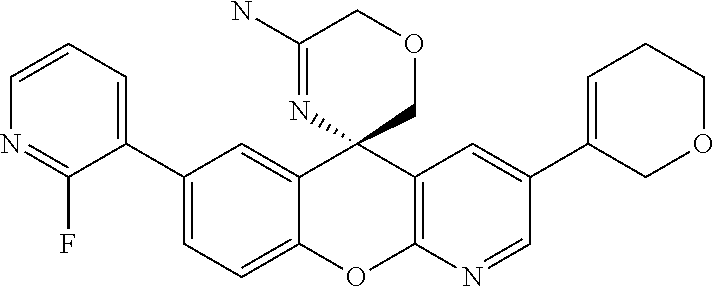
C1(C2=CC=CN=C2F)=CC=C2C(=C1)C1(C3=C(O2)N=CC(C2=CCCOC2)=C3)COCC(N)=N1
